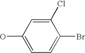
C1(O)=CC=C(Br)C(Cl)=C1
